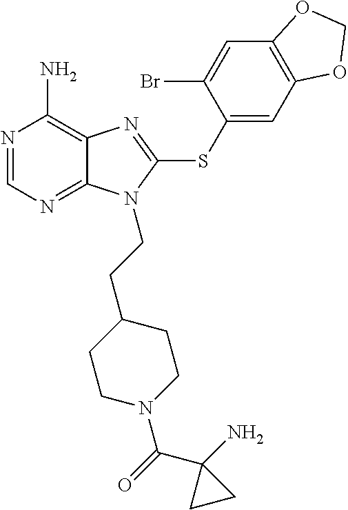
N1=CN=C2C(=C1N)N=C(SC1=CC3=C(C=C1Br)OCO3)N2CCC1CCN(C(=O)C2(N)CC2)CC1
